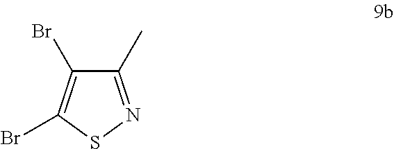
C1(C)=NSC(Br)=C1Br
